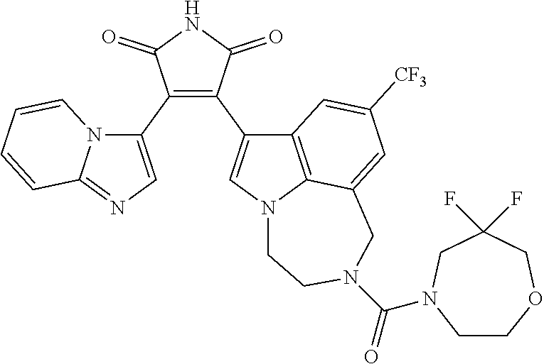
C1(C2=CN=C3N2C=CC=C3)=C(C2=CN3C4=C2C=C([CF3])C=C4CN(C(=O)N2CCOCC(F)(F)C2)CC3)C(=O)NC1=O
